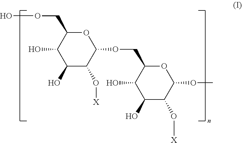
C1(O)C(O[X])C(OCC2C(O)C(O)C(O[X])C(OC)O2)OC(COO)C1O
